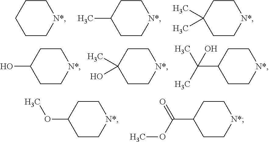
[N*]1CCCCC1.[N*]1CCC(C)CC1.[N*]1CCC(C)(C)CC1.[N*]1CCC(O)CC1.[N*]1CCC(O)(C)CC1.[N*]1CCC(C(C)(C)O)CC1.[N*]1CCC(OC)CC1.[N*]1CCC(C(=O)OC)CC1
